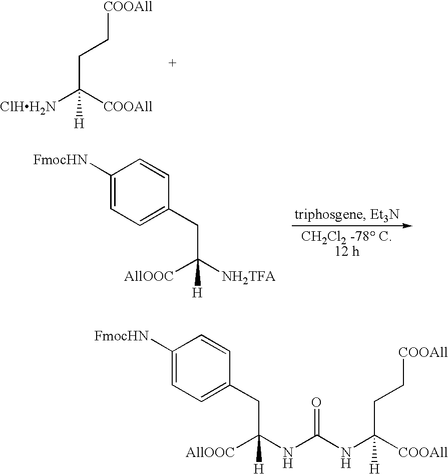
C(C([COOAll])([ClHH2N])[H])C[COOAll].C1([FmocHN])=CC=C(CC([NH2TFA])([AllOOC])[H])C=C1.C1([FmocHN])=CC=C(CC(NC(NC(CC[COOAll])([COOAll])[H])=O)([AllOOC])[H])C=C1
